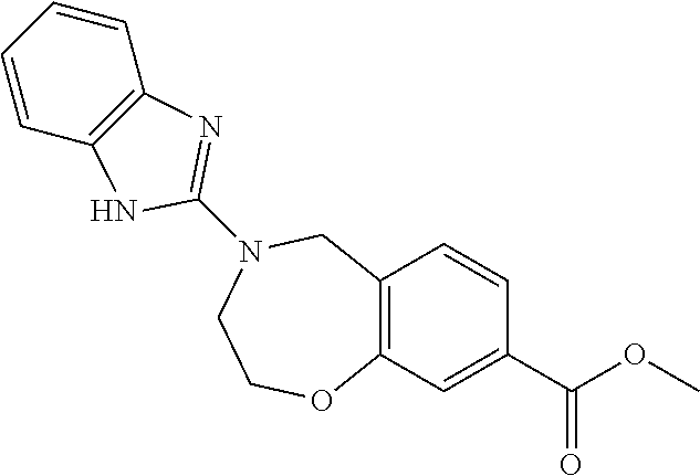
C12=C(C=C(C(OC)=O)C=C1)OCCN(C1=NC3=C(N1)C=CC=C3)C2
